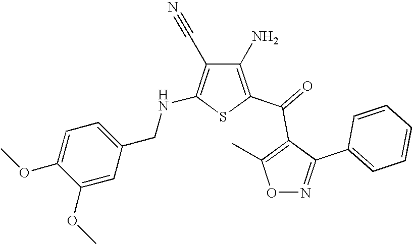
C1(N)=C(C(=O)C2=C(C)ON=C2C2=CC=CC=C2)SC(NCC2=CC=C(OC)C(OC)=C2)=C1C#N
